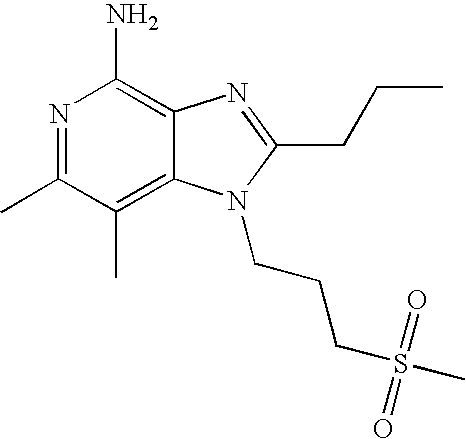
C12=C(C)C(C)=NC(N)=C1N=C(CCC)N2CCCS(C)(=O)=O
